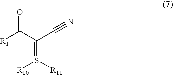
[R1]C(C(C#N)=S([R10])[R11])=O
